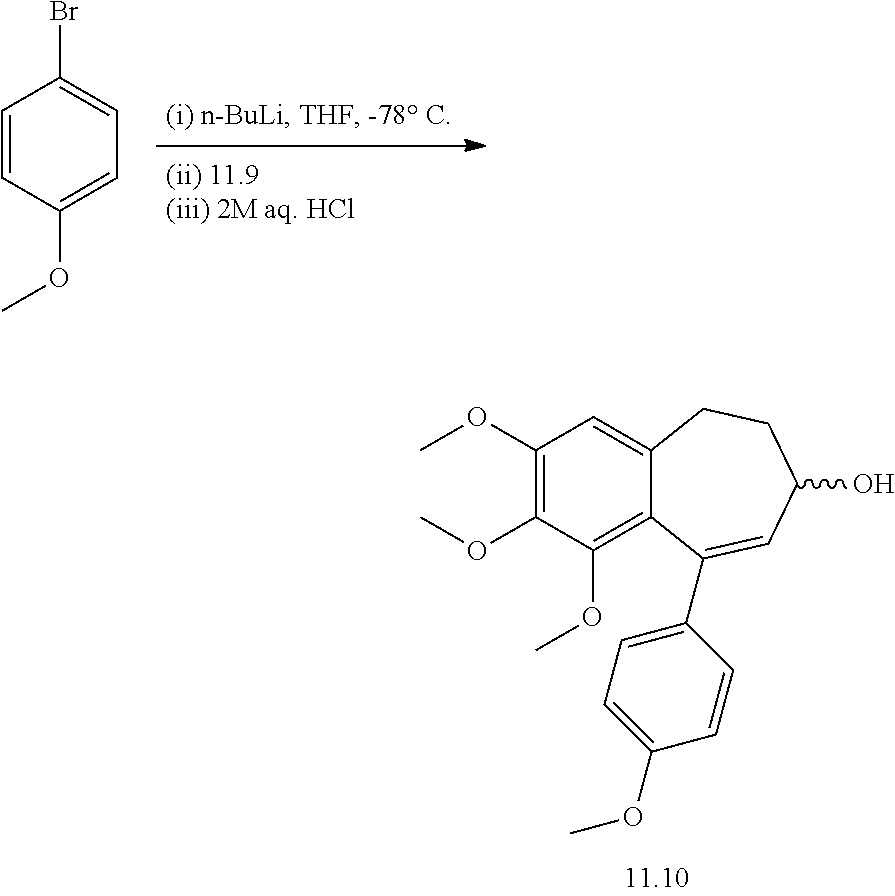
C1=CC(OC)=CC=C1Br.C1(OC)=C(OC)C(OC)=C2C(=C1)CCC(O)C=C2C1=CC=C(OC)C=C1
